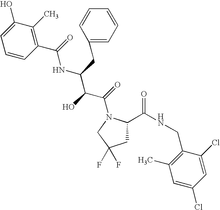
C1C(C(NCC2=C(C)C=C(Cl)C=C2Cl)=O)N(C(=O)C(C(NC(=O)C2=C(C)C(O)=CC=C2)CC2=CC=CC=C2)O)CC1(F)F
